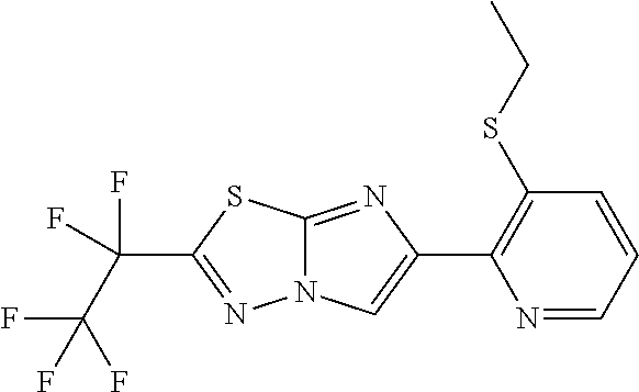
N1=CC=CC(SCC)=C1C1=CN2C(=N1)SC(C(F)(F)C(F)(F)F)=N2
